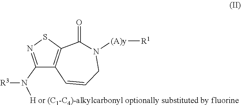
C1(N([R3])[H or (C1-C4)-alkylcarbonyl optionally substituted by fluorine])=NSC2=C1C=CCN([(A)y][R1])C2=O
